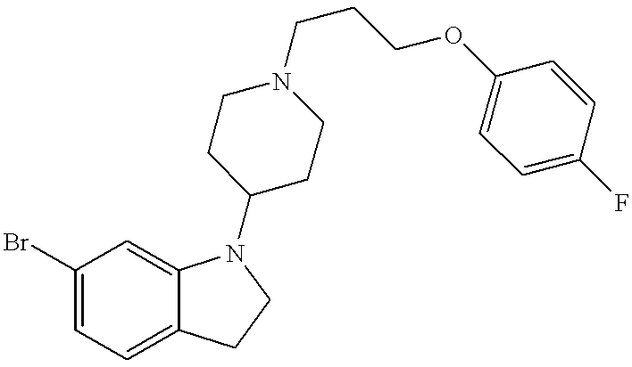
BrC1=CC=C2C(=C1)N(C1CCN(CCCOC3=CC=C(F)C=C3)CC1)CC2
